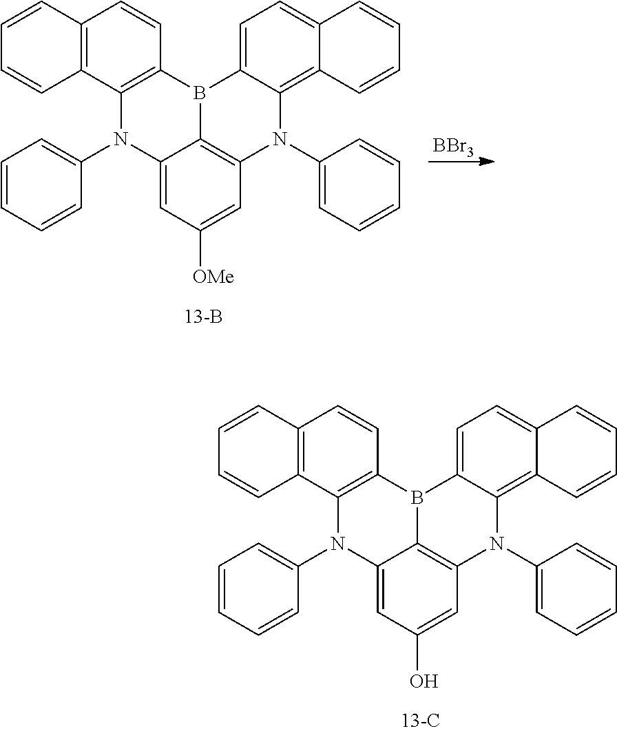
C12=CC(O)=CC3=C1B(C1=C(N2C2=CC=CC=C2)C2=C(C=C1)C=CC=C2)C1=CC=C2C(=C1N3C1=CC=CC=C1)C=CC=C2.C12=CC([OMe])=CC3=C1B(C1=C(N2C2=CC=CC=C2)C2=C(C=C1)C=CC=C2)C1=CC=C2C(=C1N3C1=CC=CC=C1)C=CC=C2.[BBr3]
